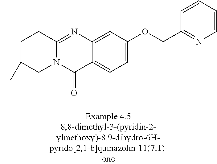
N12C(=NC3=CC(OCC4=NC=CC=C4)=CC=C3C1=O)CCC(C)(C)C2
